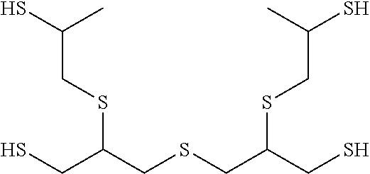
C(SC(CSCC(CS)SCC(S)C)CS)C(S)C
